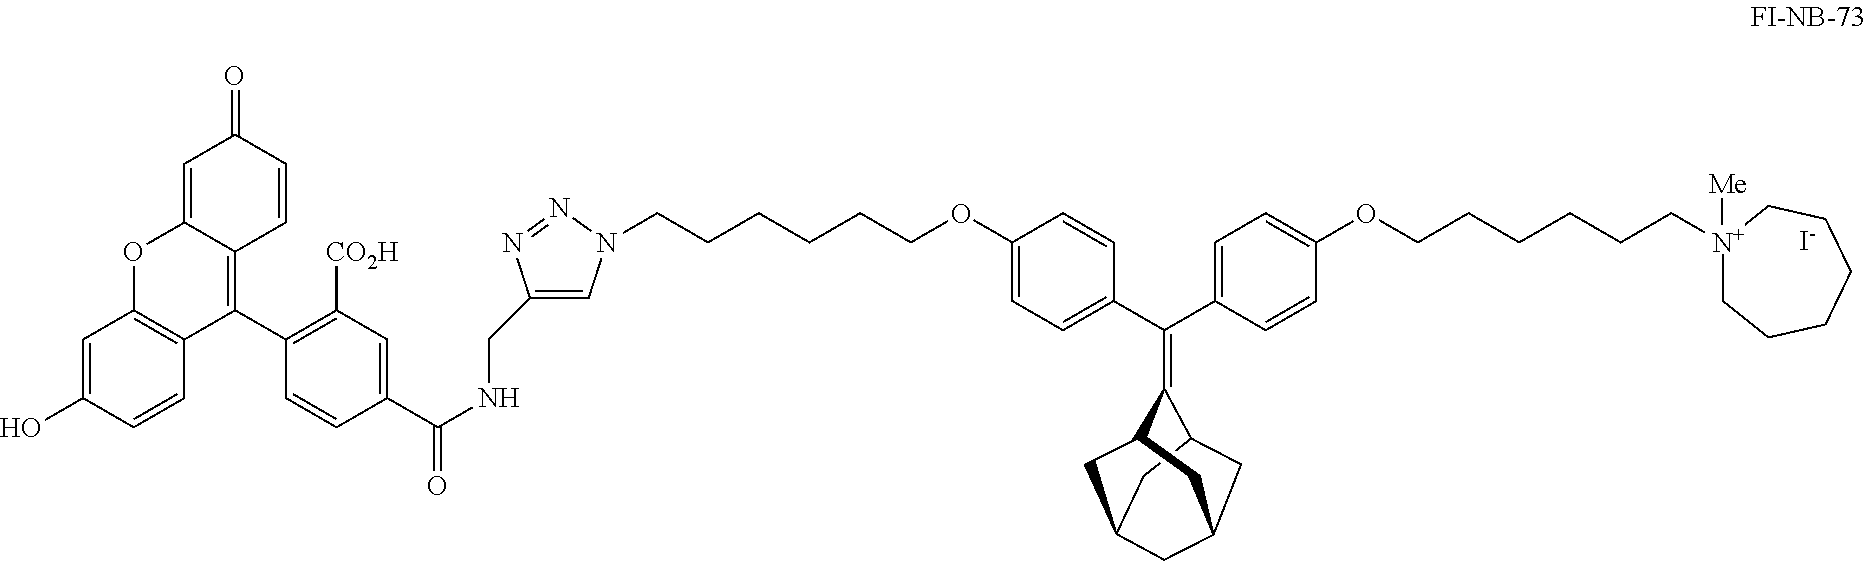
C1=C(O)C=CC2=C1OC1=CC(=O)C=CC1=C2C1=C([CO2H])C=C(C(NCC2=CN(CCCCCCOC3=CC=C(C(C4=CC=C(OCCCCCC[N+]5([Me])CCCCCC5)C=C4)=C4C5CC6CC(CC4C6)C5)C=C3)N=N2)=O)C=C1.[I-]
